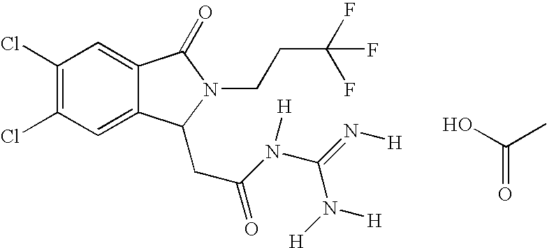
C12=CC(Cl)=C(Cl)C=C1C(=O)N(CCC(F)(F)F)C2CC(N(C(=N[H])N([H])[H])[H])=O.OC(C)=O
